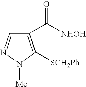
C1(C([NHOH])=O)=C([SCH2Ph])N([Me])N=C1
